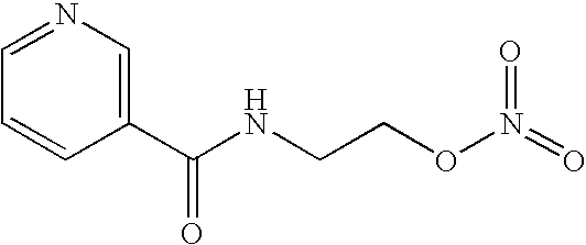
C1=CC(C(NCCON(=O)=O)=O)=CN=C1
